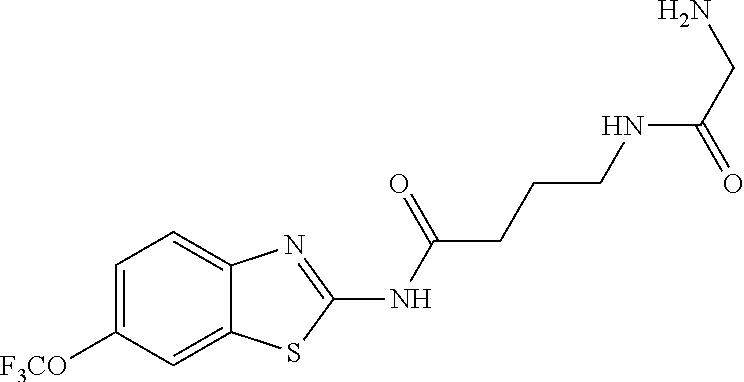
C1([F3CO])=CC=C2C(=C1)SC(NC(=O)CCCNC(CN)=O)=N2
